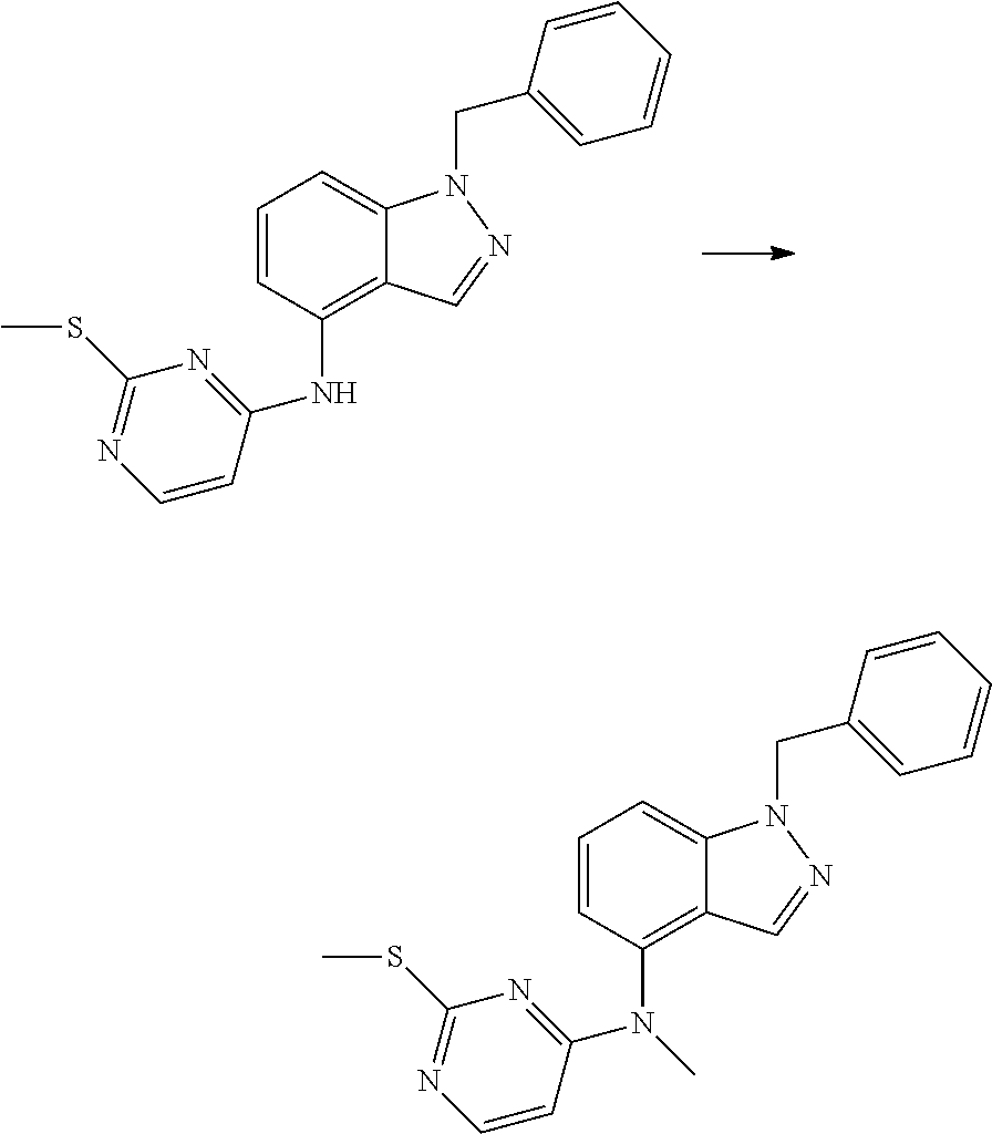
C1=CC(NC2=NC(SC)=NC=C2)=C2C(=C1)N(CC1=CC=CC=C1)N=C2.C1=CC(N(C2=NC(SC)=NC=C2)C)=C2C(=C1)N(CC1=CC=CC=C1)N=C2
